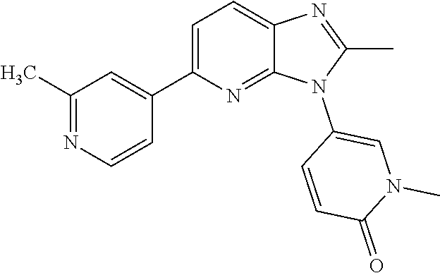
C1(C)=NC2=CC=C(C3=CC(C)=NC=C3)N=C2N1C1=CN(C)C(=O)C=C1
